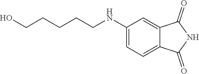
C1(NCCCCCO)=CC=C2C(=C1)C(=O)NC2=O
